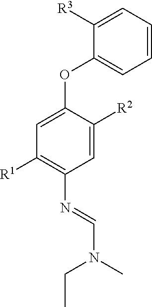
C1([R3])=CC=CC=C1OC1=CC([R1])=C(N=CN(C)CC)C=C1[R2]
